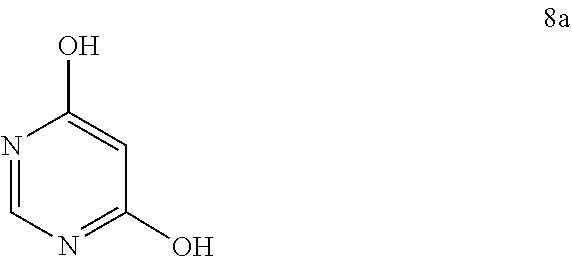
C1=NC(O)=CC(O)=N1
